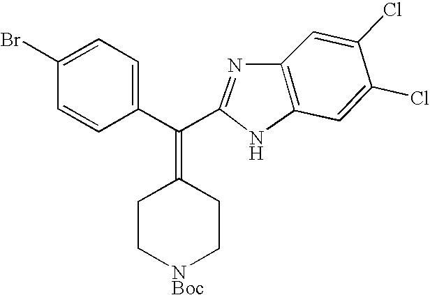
C1=C(Cl)C(Cl)=CC2=C1N=C(C(C1=CC=C(Br)C=C1)=C1CC[NBoc]CC1)N2
